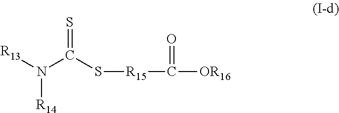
S=C(S[R15]C(=O)[OR16])N([R14])[R13]
